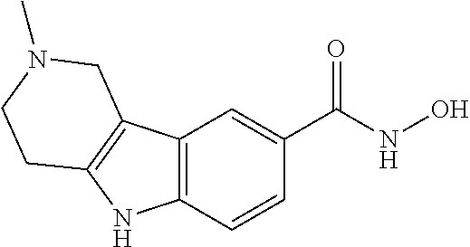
C12=C(C3=C(N1)CCN(C)C3)C=C(C(=O)NO)C=C2
